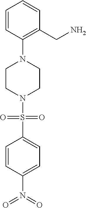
C1=CC(N2CCN(S(C3=CC=C(N(=O)=O)C=C3)(=O)=O)CC2)=C(CN)C=C1
